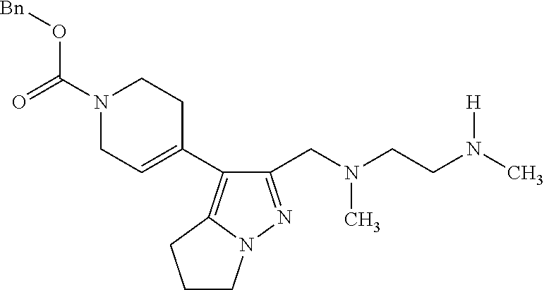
C1(CN(CCN(C)[H])C)=NN2C(=C1C1=CCN(C(=O)O[Bn])CC1)CCC2
